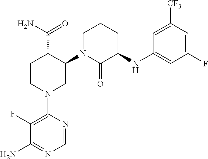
C1=NC(N2CC(N3C(=O)C(NC4=CC(F)=CC([CF3])=C4)CCC3)C(C(N)=O)CC2)=C(F)C(N)=N1
